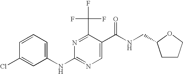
C1(NC2=NC=C(C(=O)NCC3CCCO3)C(C(F)(F)F)=N2)=CC=CC(Cl)=C1
